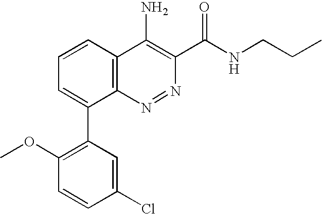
C1=CC(Cl)=CC(C2=CC=CC3=C2N=NC(C(NCCC)=O)=C3N)=C1OC
